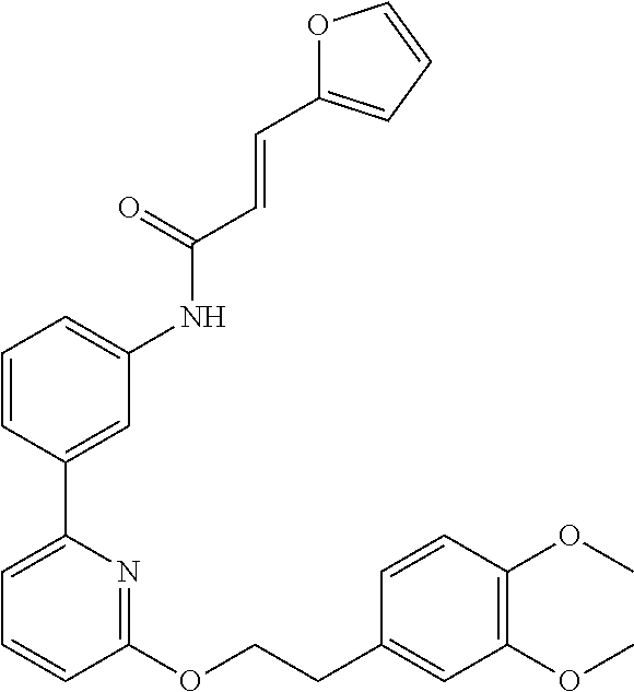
C1=CC(C2=CC=CC(OCCC3=CC(OC)=C(OC)C=C3)=N2)=CC(NC(C=CC2=CC=CO2)=O)=C1
